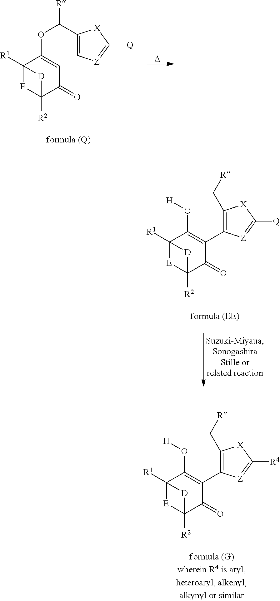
C12([R1])[E]C([R2])(C(=O)C=C1OC([R])C1=C[Z]=C([Q])[X]1)[D]2.[D].C12([R1])[E]C([R2])(C(=O)C(C3=C(C[R])[X]C([Q])=[Z]3)=C1O[H])[D]2.C12([R1])[E]C([R2])(C(=O)C(C3=C(C[R])[X]C([R4])=[Z]3)=C1O[H])[D]2
